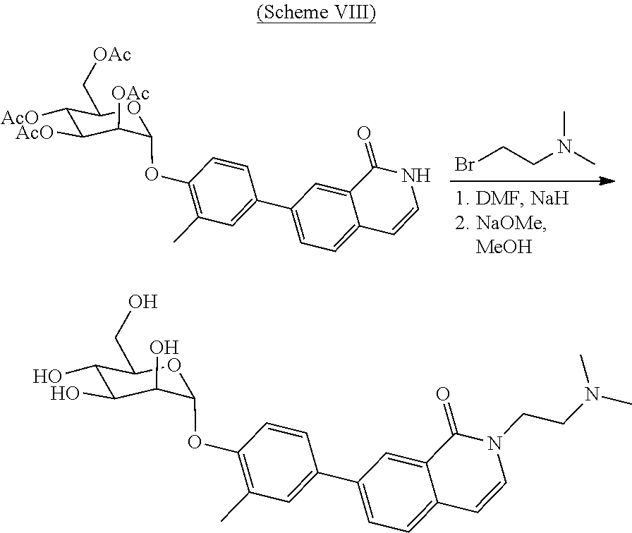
C1(C[OAc])C([AcO])C([AcO])C([OAc])C(OC2=C(C)C=C(C3=CC=C4C(=C3)C(=O)NC=C4)C=C2)O1.BrCCN(C)C.C1(CO)C(O)C(O)C(O)C(OC2=C(C)C=C(C3=CC=C4C(=C3)C(=O)N(CCN(C)C)C=C4)C=C2)O1
